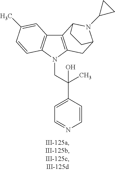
C12=C(N(CC(C3=CC=NC=C3)(C)O)C3=C1C=C(C)C=C3)CC1N(C3CC3)C2CC1
